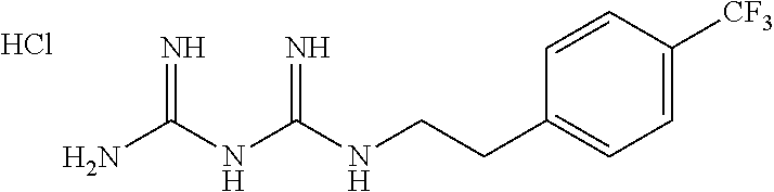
C(CC1=CC=C([CF3])C=C1)NC(NC(N)=N)=N.Cl
